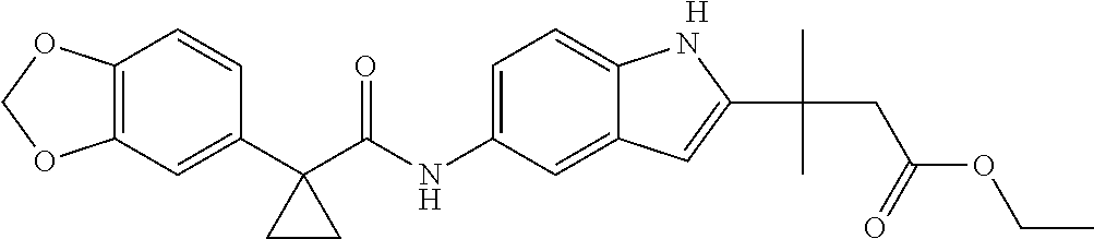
C1(C2(C(NC3=CC=C4C(=C3)C=C(C(C)(CC(OCC)=O)C)N4)=O)CC2)=CC2=C(C=C1)OCO2.[H]
